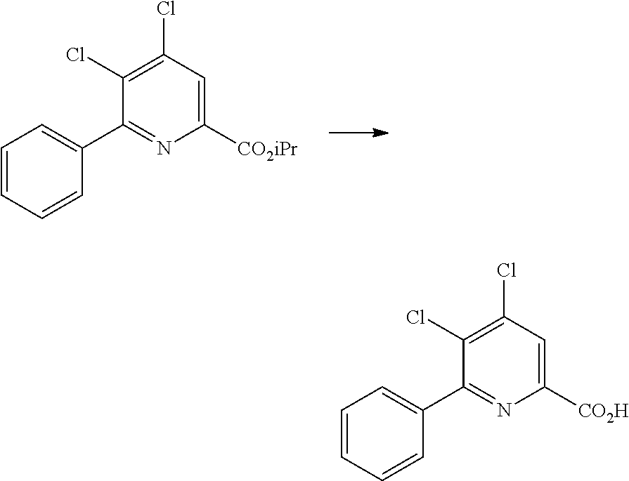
C1=CC=CC(C2=NC([CO2iPr])=CC(Cl)=C2Cl)=C1.C1=CC=CC(C2=NC([CO2H])=CC(Cl)=C2Cl)=C1
